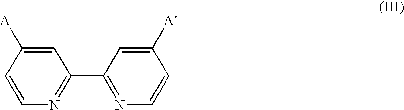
C1=CN=C(C2=NC=CC([A])=C2)C=C1[A]
